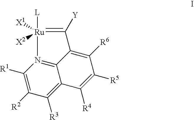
C12=N3C([R1])=C([R2])C([R3])=C1C([R4])=C([R5])C([R6])=C2C([Y])=[Ru]3([L])([X1])[X2]
